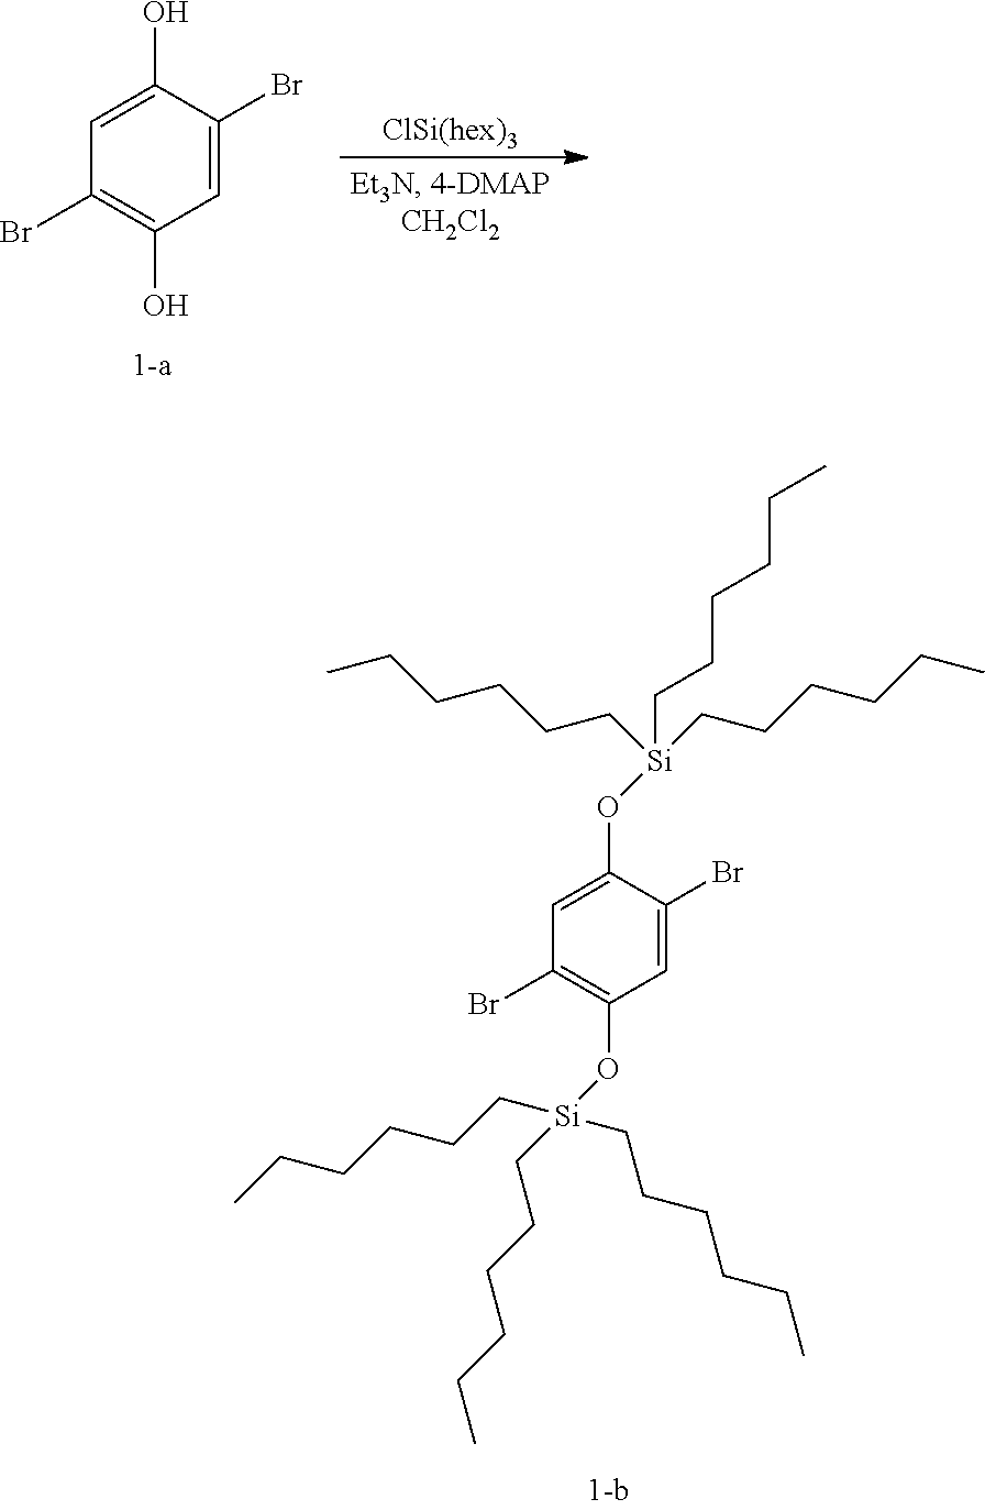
C1=C(Br)C(O[Si](CCCCCC)(CCCCCC)CCCCCC)=CC(Br)=C1O[Si](CCCCCC)(CCCCCC)CCCCCC.C1=C(Br)C(O)=CC(Br)=C1O
